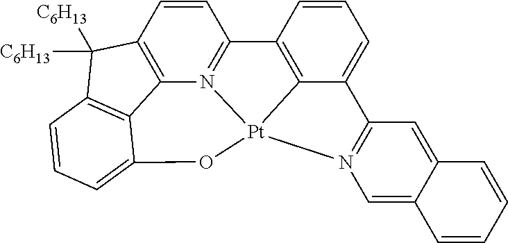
C1=CC2=C3N4=C1C1=C5C(=CC=C1)C1=N(C=C6C(=C1)C=CC=C6)[Pt]45OC1=CC=CC(=C31)C2([C6H13])[C6H13]
